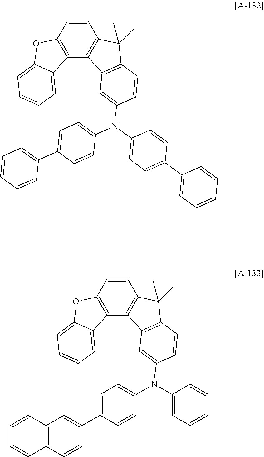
C12=C(C=CC3=C1C1=C(C3(C)C)C=CC(N(C3=CC=C(C4=CC=CC=C4)C=C3)C3=CC=C(C4=CC=CC=C4)C=C3)=C1)OC1=CC=CC=C21.C12=C(C=CC3=C1C1=C(C3(C)C)C=CC(N(C3=CC=CC=C3)C3=CC=C(C4=CC5=C(C=C4)C=CC=C5)C=C3)=C1)OC1=CC=CC=C21
